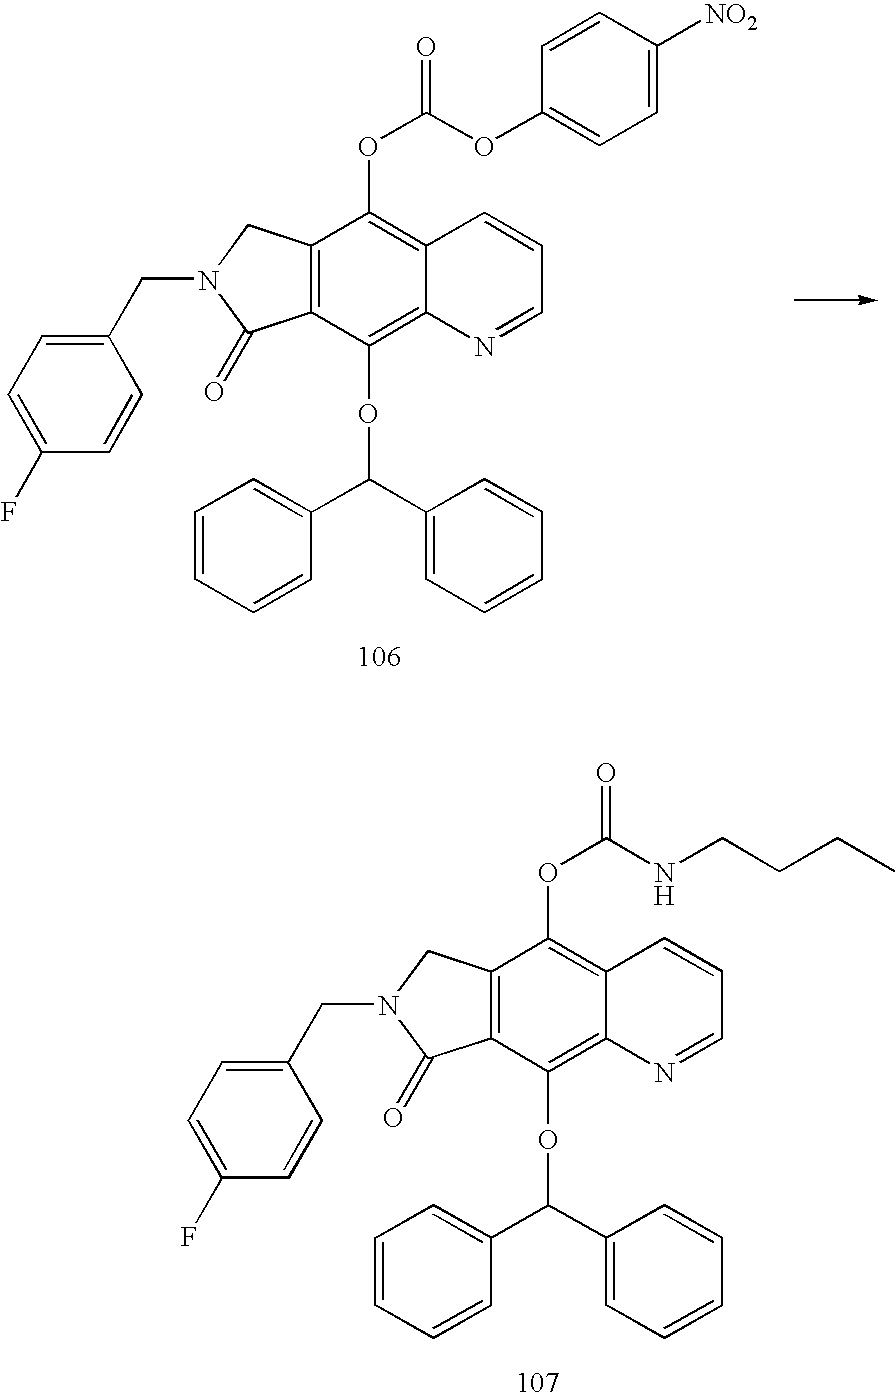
C12=C(CN(CC3=CC=C(F)C=C3)C1=O)C(OC(NCCCC)=O)=C1C(=C2OC(C2=CC=CC=C2)C2=CC=CC=C2)N=CC=C1.C12=C(CN(CC3=CC=C(F)C=C3)C1=O)C(OC(OC1=CC=C([NO2])C=C1)=O)=C1C(=C2OC(C2=CC=CC=C2)C2=CC=CC=C2)N=CC=C1
